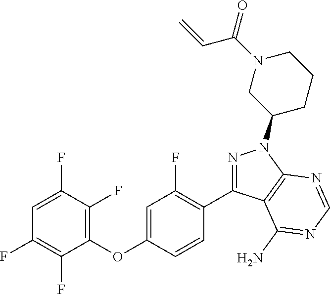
C1=C(F)C(F)=C(OC2=CC(F)=C(C3=NN(C4CCCN(C(C=C)=O)C4)C4=C3C(N)=NC=N4)C=C2)C(F)=C1F
